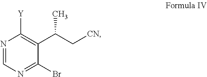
N1=CN=C(Br)C(C(C[CN])C)=C1[Y]
